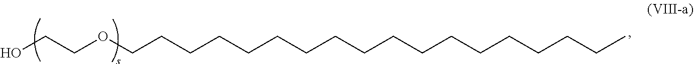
OCCOCCCCCCCCCCCCCCCCCC
